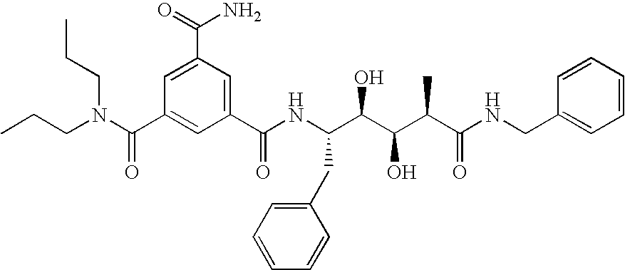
CCCN(C(C1=CC(C(NC(C(C(C(C(NCC2=CC=CC=C2)=O)C)O)O)CC2=CC=CC=C2)=O)=CC(C(=O)N)=C1)=O)CCC
